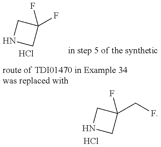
N1CC(F)(F)C1.Cl.N1CC(CF)(F)C1.Cl
